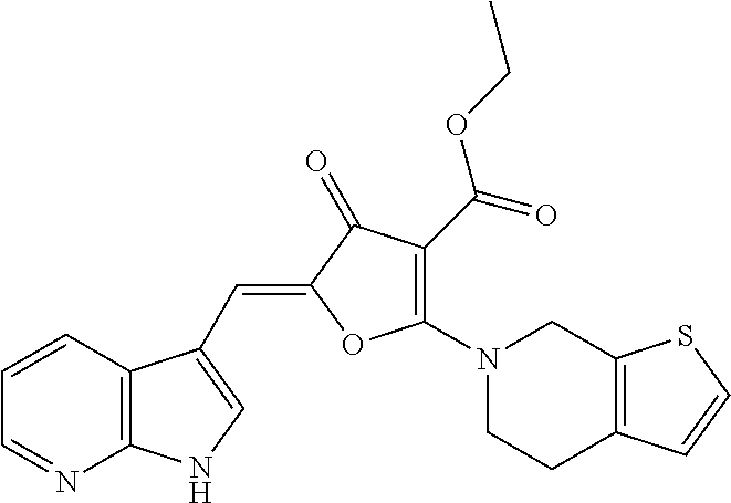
C12=C(C=CC=N1)C(C=C1OC(N3CCC4=C(C3)SC=C4)=C(C(OCC)=O)C1=O)=CN2
